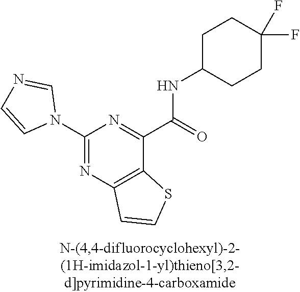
C1(N2C=NC=C2)=NC2=C(C(C(=O)NC3CCC(F)(F)CC3)=N1)SC=C2
